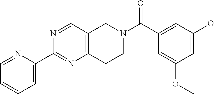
C1=NC(C2=NC3=C(C=N2)CN(C(C2=CC(OC)=CC(OC)=C2)=O)CC3)=CC=C1
